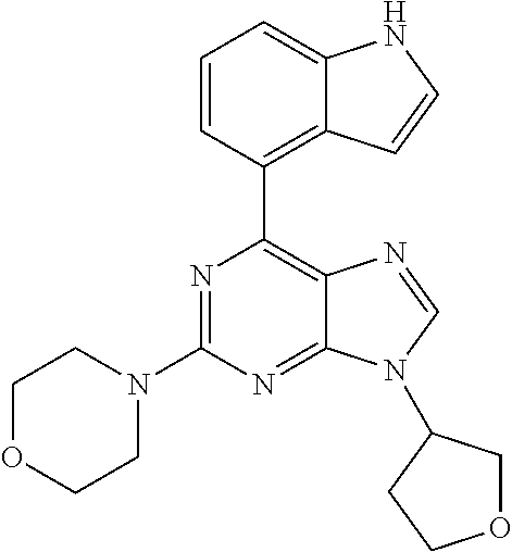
N1=C(N2CCOCC2)N=C2C(=C1C1=C3C(=CC=C1)NC=C3)N=CN2C1COCC1
